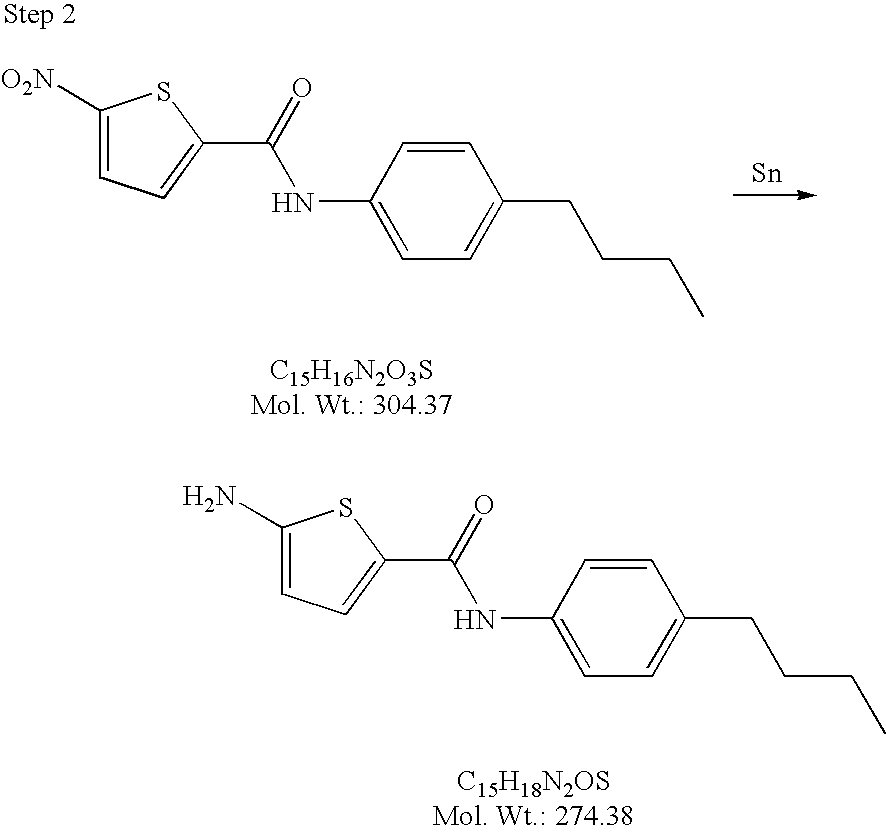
[Sn].C1([O2N])=CC=C(C(=O)NC2=CC=C(CCCC)C=C2)S1.C1(N)=CC=C(C(=O)NC2=CC=C(CCCC)C=C2)S1
